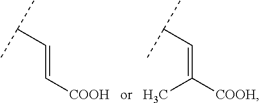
C(=C[COOH])C(C)C.C(=C([COOH])C)C(C)C
